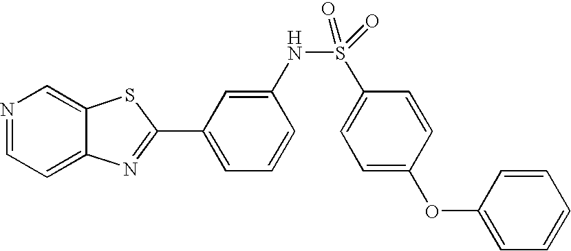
N1=CC=C2C(=C1)SC(C1=CC=CC(NS(=O)(C3=CC=C(OC4=CC=CC=C4)C=C3)=O)=C1)=N2
